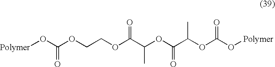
[Polymer]OC(OCCOC(C(OC(C(OC(O[Polymer])=O)C)=O)C)=O)=O
